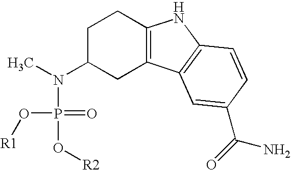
CN(C1CC2=C(CC1)NC1=C2C=C(C(=O)N)C=C1)P(O[R1])(=O)O[R2]
